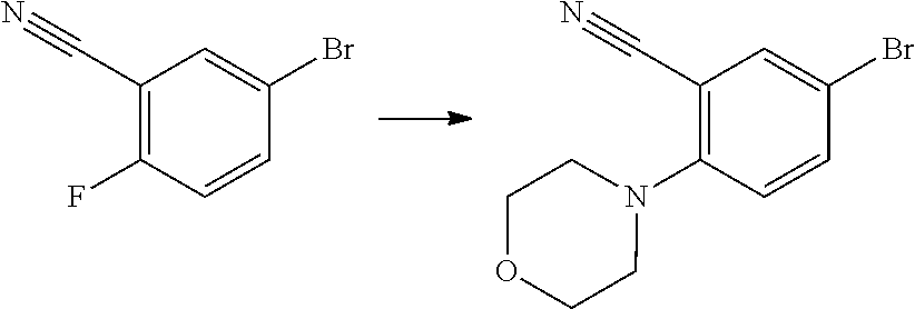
C1(C#N)=C(F)C=CC(Br)=C1.C1(C#N)=C(N2CCOCC2)C=CC(Br)=C1
